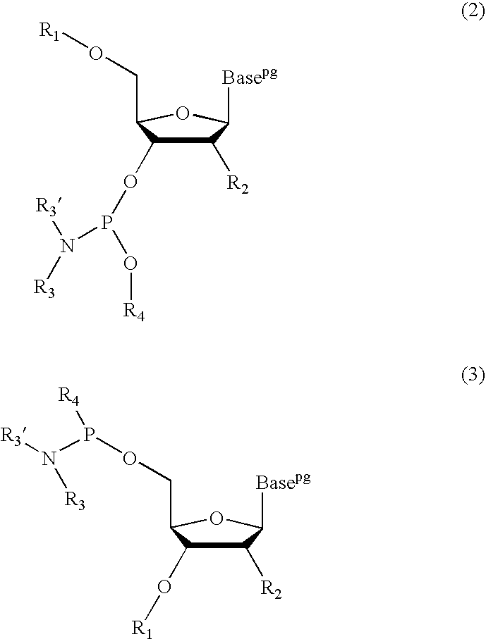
C1([R2])C(OP(O[R4])N([R3])[R3])C(CO[R1])OC1[Basepg].C1([R2])C(O[R1])C(COP([R4])N([R3])[R3])OC1[Basepg]
